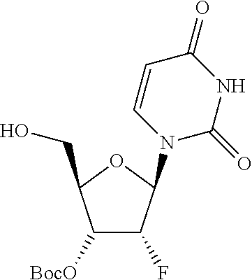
C(O)C1C([BocO])C(F)C(N2C(=O)NC(=O)C=C2)O1
